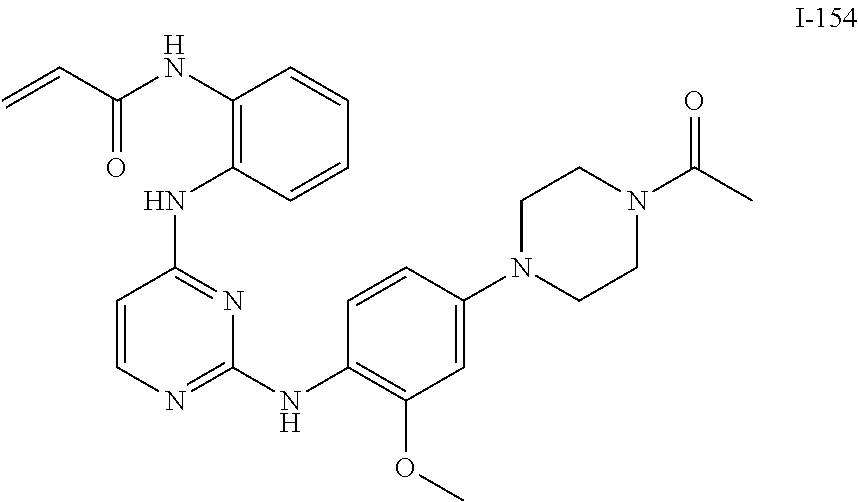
C=CC(=O)NC1=C(NC2=NC(NC3=C(OC)C=C(N4CCN(C(C)=O)CC4)C=C3)=NC=C2)C=CC=C1
